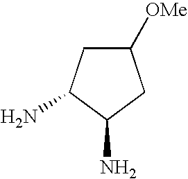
C1([OMe])CC(N)C(N)C1
